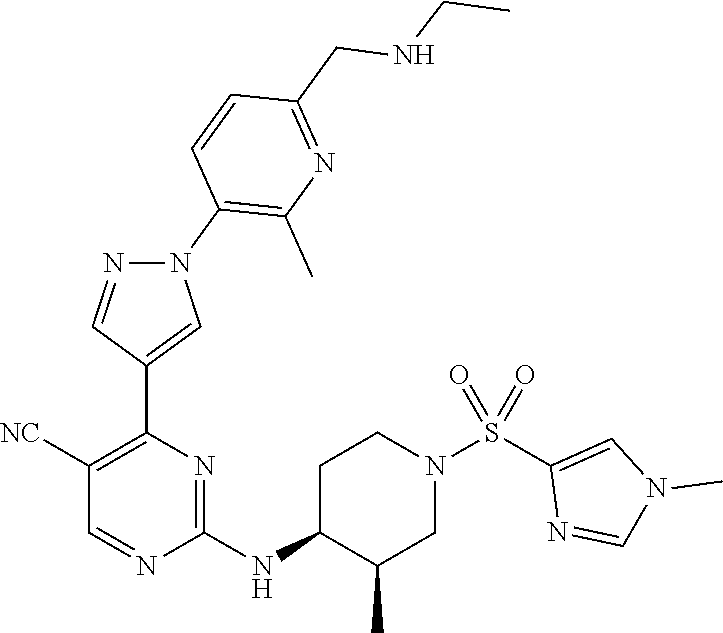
C1([NC])=C(C2=CN(C3=C(C)N=C(CNCC)C=C3)N=C2)N=C(NC2C(C)CN(S(C3=CN(C)C=N3)(=O)=O)CC2)N=C1
